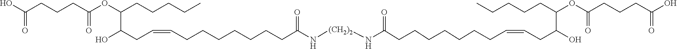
OC(CCCC(OC(CCCCC)C(CC=CCCCCCCCC(N[(CH2)2]NC(=O)CCCCCCCC=CCC(O)C(CCCCC)OC(CCCC(O)=O)=O)=O)O)=O)=O
